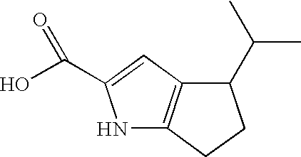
N1C2=C(C=C1C(O)=O)C(C(C)C)CC2
